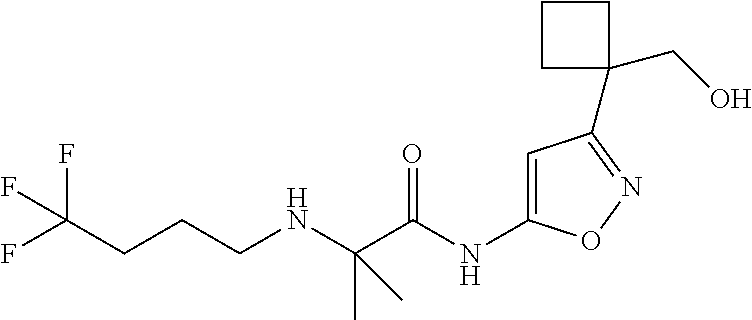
C(NCCCC(F)(F)F)(C(=O)NC1=CC(C2(CO)CCC2)=NO1)(C)C
